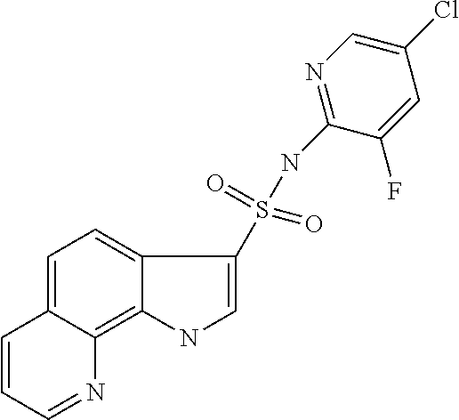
C1=C2C(=C3C(=C1)C(S(NC1=NC=C(Cl)C=C1F)(=O)=O)=CN3)N=CC=C2
